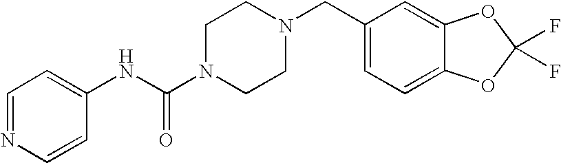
C1=NC=CC(NC(N2CCN(CC3=CC=C4C(=C3)OC(F)(F)O4)CC2)=O)=C1
